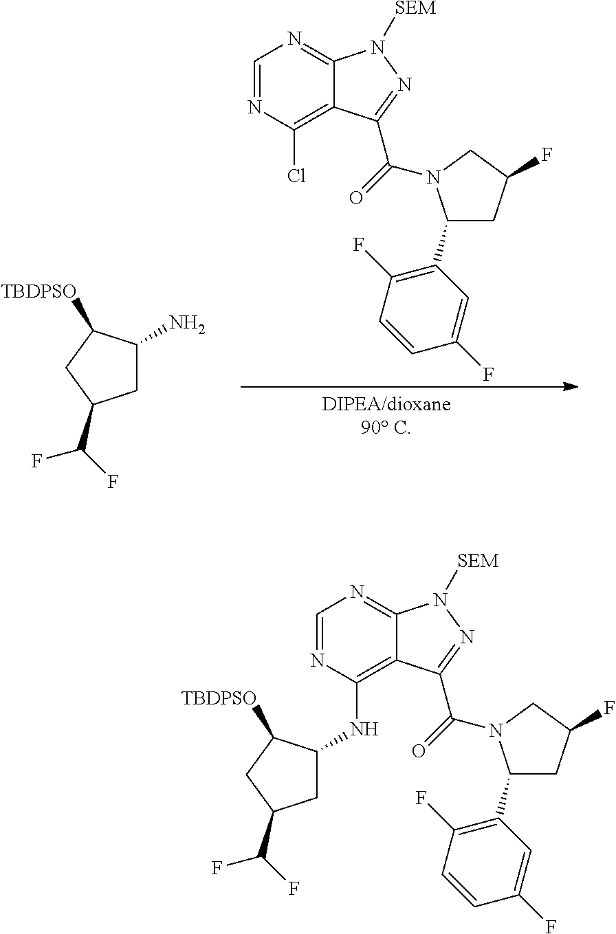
C1C(N)C([TBDPSO])CC1C(F)F.C1=NC(Cl)=C2C(=N1)N([SEM])N=C2C(=O)N1C(C2=C(F)C=CC(F)=C2)CC(F)C1.C1C(NC2=C3C(=NC=N2)N([SEM])N=C3C(=O)N2C(C3=C(F)C=CC(F)=C3)CC(F)C2)C([TBDPSO])CC1C(F)F
